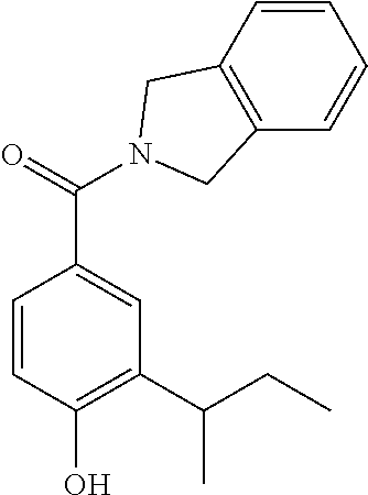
C1=CC(O)=C(C(CC)C)C=C1C(=O)N1CC2=C(C=CC=C2)C1
